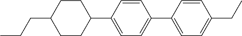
C1=C(C2CCC(CCC)CC2)C=CC(C2=CC=C(CC)C=C2)=C1
